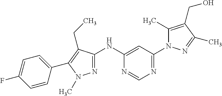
C1=C(NC2=NN(C)C(C3=CC=C(F)C=C3)=C2CC)N=CN=C1N1C(C)=C(CO)C(C)=N1
